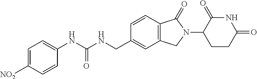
C1([NO2])=CC=C(NC(NCC2=CC3=C(C=C2)C(=O)N(C2CCC(=O)NC2=O)C3)=O)C=C1
